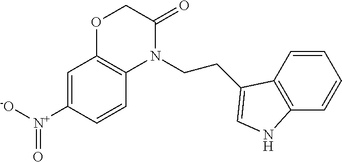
C1=C([N+]([-O])=O)C=CC2=C1OCC(=O)N2CCC1=CNC2=C1C=CC=C2
